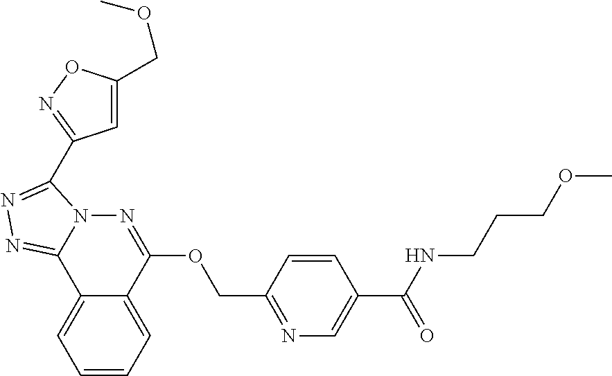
C1=CC=C2C(=C1)C1=NN=C(C3=NOC(COC)=C3)N1N=C2OCC1=NC=C(C(NCCCOC)=O)C=C1
